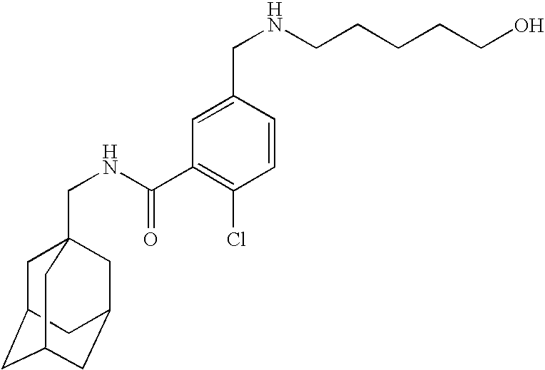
C1C2CC3CC(CC1(CNC(=O)C1=C(Cl)C=CC(CNCCCCCO)=C1)C3)C2
